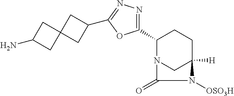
C1(C2=NN=C(C3CC4(C3)CC(N)C4)O2)N2CC([H])(CC1)N([OSO3H])C2=O
